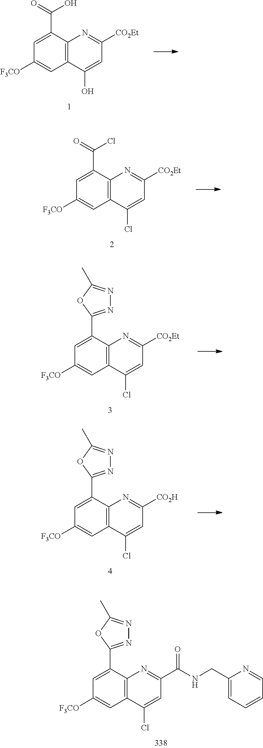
C12=C(C(Cl)=CC(C(NCC3=CC=CC=N3)=O)=N1)C=C([F3CO])C=C2C1=NN=C(C)O1.C12=C(C(O)=CC([CO2Et])=N1)C=C([F3CO])C=C2C(=O)O.C12=C(C(Cl)=CC([CO2Et])=N1)C=C([F3CO])C=C2C(=O)Cl.C12=C(C(Cl)=CC([CO2Et])=N1)C=C([F3CO])C=C2C1=NN=C(C)O1.C12=C(C(Cl)=CC([CO2H])=N1)C=C([F3CO])C=C2C1=NN=C(C)O1
